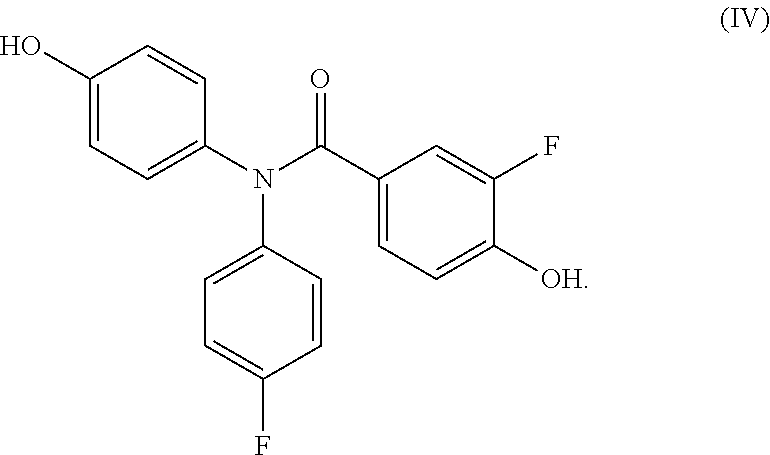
C1(O)=CC=C(N(C(C2=CC=C([OH])C(F)=C2)=O)C2=CC=C(F)C=C2)C=C1
